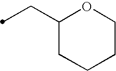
C(C1CCCCO1)C
